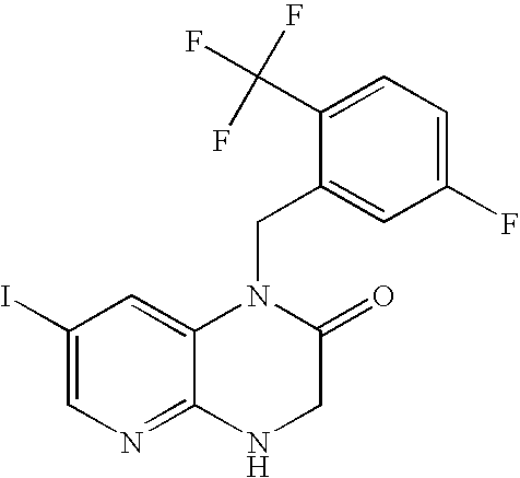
C1(I)=CN=C2C(=C1)N(CC1=CC(F)=CC=C1C(F)(F)F)C(=O)CN2
